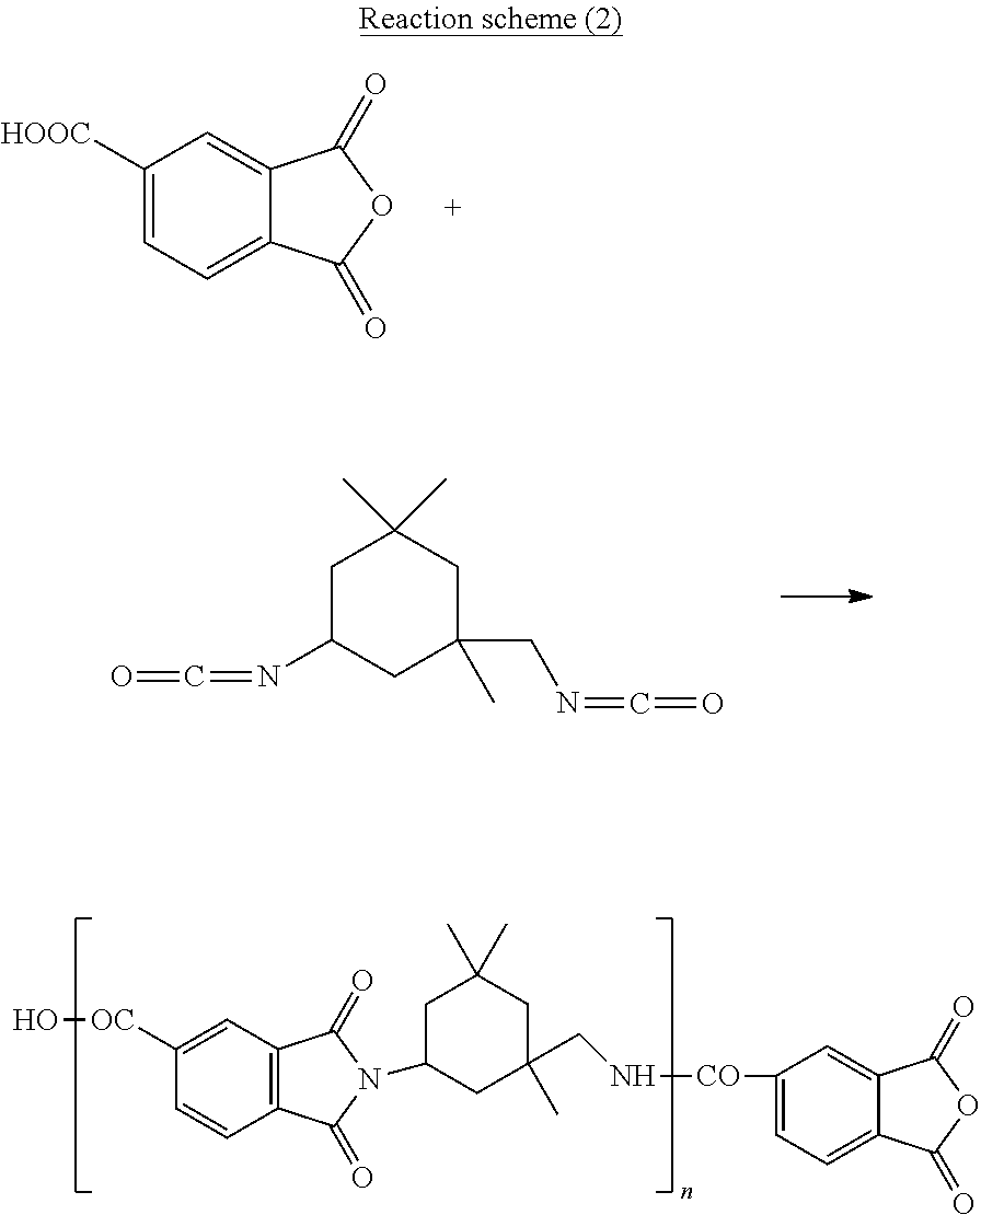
C1([HOOC])=CC=C2C(=C1)C(=O)OC2=O.C1C(N=C=O)CC(C)(CN=C=O)CC1(C)C.C1([OC]O)=CC2=C(C=C1)C(=O)N(C1CC(C)(CN[CO]C3=CC=C4C(=C3)C(=O)OC4=O)CC(C)(C)C1)C2=O
